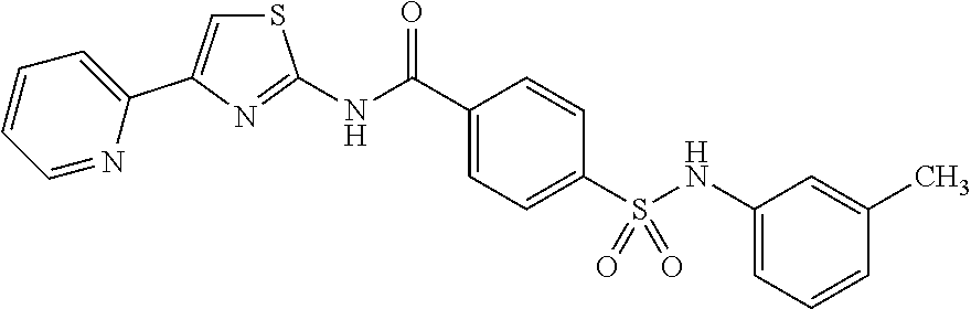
C1=C(C2=CC=CC=N2)N=C(NC(C2=CC=C(S(NC3=CC=CC(C)=C3)(=O)=O)C=C2)=O)S1
